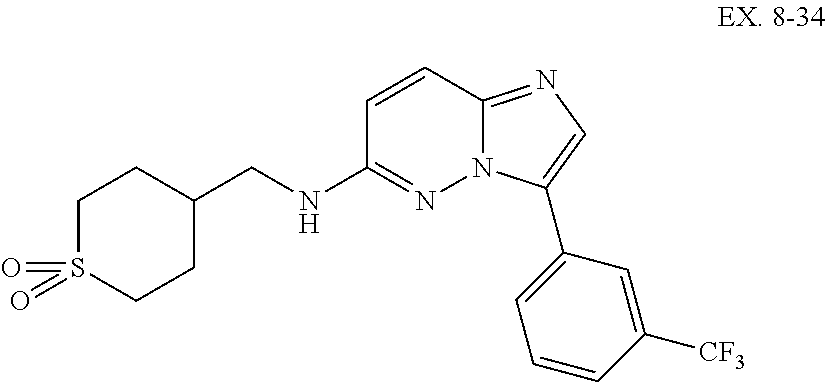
C1=CC2=NC=C(C3=CC=CC([CF3])=C3)N2N=C1NCC1CCS(=O)(=O)CC1
